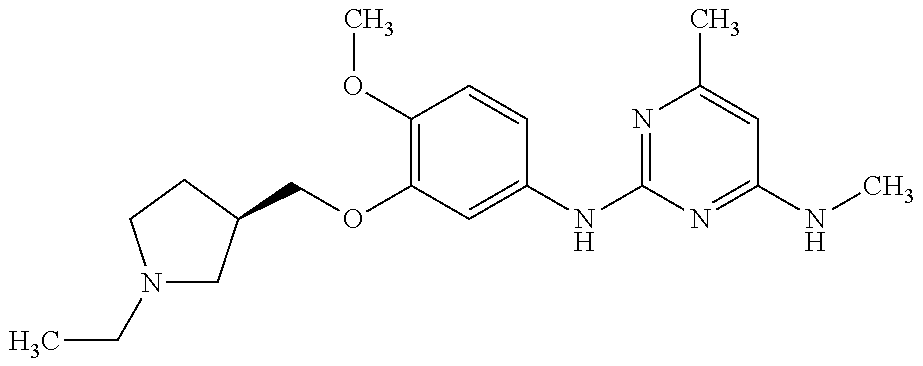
N1(CC)CC(COC2=C(OC)C=CC(NC3=NC(C)=CC(NC)=N3)=C2)CC1
